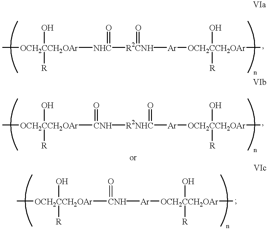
[OCH2CCH2OAr]([NHC]([R2CNH]([Ar][OCH2CCH2OAr](O)([R])C)=O)=O)(O)([R])C.[OCH2CCH2OAr]([CNH]([R2NHC]([Ar][OCH2CCH2OAr](O)([R])C)=O)=O)(O)([R])C.[OCH2CCH2OAr]([CNH]([Ar][OCH2CCH2OAr](O)([R])C)=O)(O)([R])C
